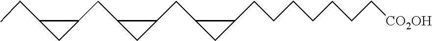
C1(CC2C(CC)C2)CC1CC1CC1CCCCCCC[CO2OH]
